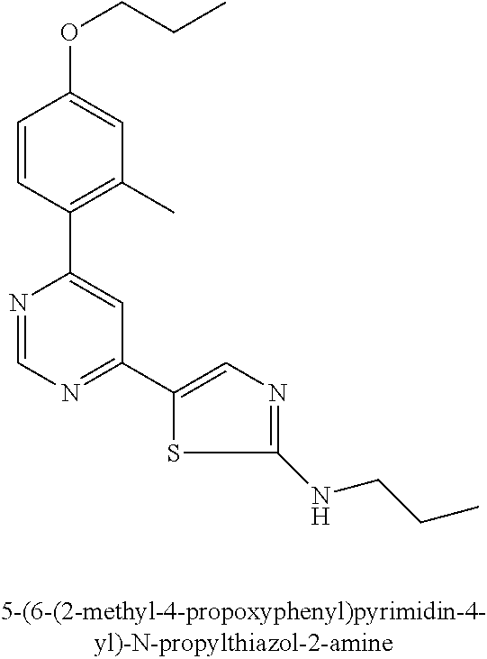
C1=CC(C2=CC(C3=CN=C(NCCC)S3)=NC=N2)=C(C)C=C1OCCC
